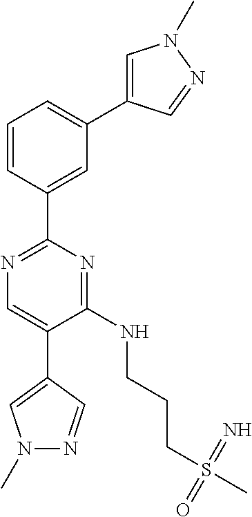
C1=C(C2=CC=CC(C3=NC=C(C4=CN(C)N=C4)C(NCCCS(C)(=N)=O)=N3)=C2)C=NN1C
